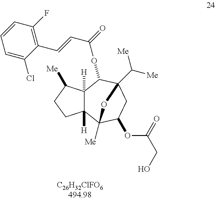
C12([H])C([H])(C3([Me])C(OC(CO)=O)CC(C([Me])[Me])(C1OC(C=CC1=C(F)C=CC=C1Cl)=O)O3)CCC2[Me]
